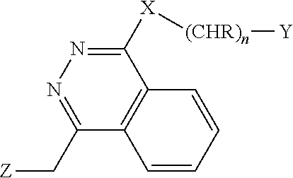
C1(C[Z])=NN=C([X][(CHR)n][Y])C2=C1C=CC=C2
